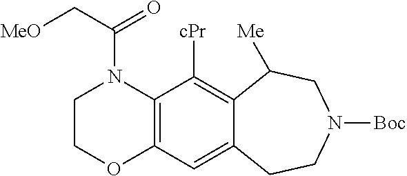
C(C(=O)N1CCOC2=C1C([cPr])=C1C(=C2)CCN([Boc])CC1[Me])[MeO]
